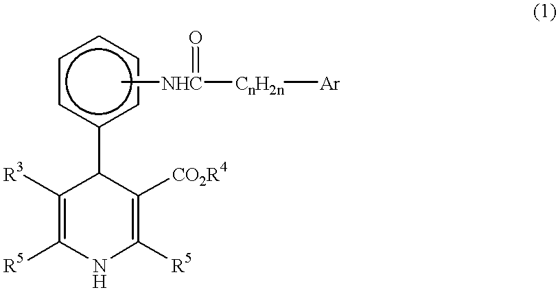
C1([R3])=C([R5])NC([R5])=C([CO2R4])C1c1ccccc1.C[NHC](=O)[CnH2n][Ar]
